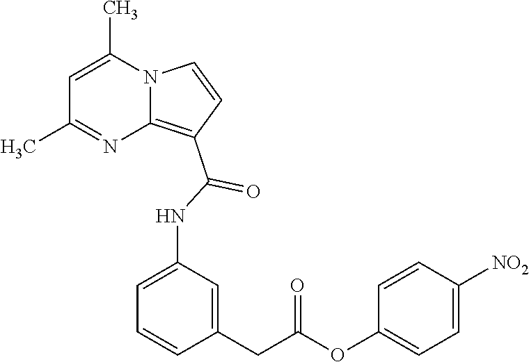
C1=C(C)N2C(=C(C(=O)NC3=CC=CC(CC(=O)OC4=CC=C([NO2])C=C4)=C3)C=C2)N=C1C
